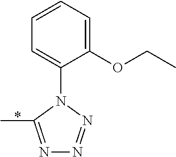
C1=CC=C(OCC)C(N2C(C)=NN=N2)=C1
